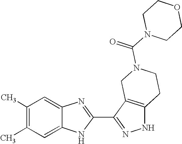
C1=C2C(=CC(C)=C1C)N=C(C1=NNC3=C1CN(C(N1CCOCC1)=O)CC3)N2
